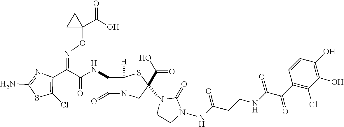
C(=O)(NC1C(=O)N2C1([H])SC(N1CCN(NC(CCNC(=O)C(C3=C(Cl)C(O)=C(O)C=C3)=O)=O)C1=O)(C(O)=O)C2)C(C1=C(Cl)SC(N)=N1)=NOC1(C(O)=O)CC1
